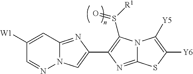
N12C(=NC(C3=C(S([R1])=O)N4C(=N3)SC([Y6])=C4[Y5])=C1)C=C([W1])C=N2
